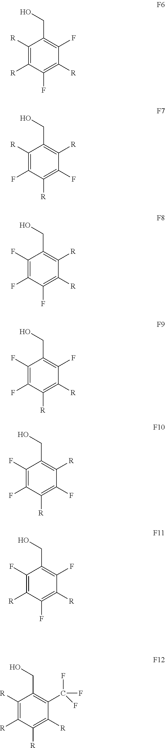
C1(F)=C(F)C(F)=C([R])C([R])=C1CO.C1(F)=C(F)C([R])=C(F)C([R])=C1CO.C1([R])=C([R])C([R])=C([R])C(C(F)(F)F)=C1CO.C1([R])=C([R])C(F)=C([R])C(F)=C1CO.C1([R])=C(F)C([R])=C(F)C([R])=C1CO.C1(F)=C(F)C([R])=C([R])C(F)=C1CO.C1(F)=C([R])C(F)=C([R])C(F)=C1CO
